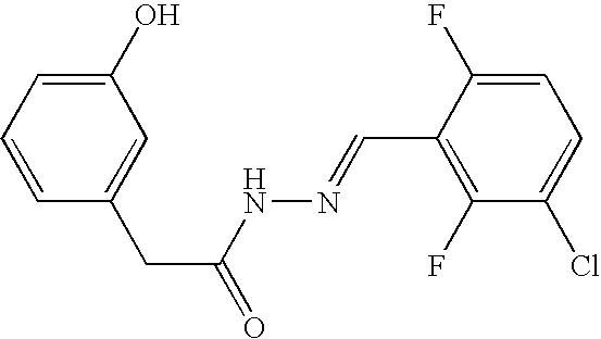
C1(O)=CC=CC(CC(=O)NN=CC2=C(F)C(Cl)=CC=C2F)=C1
